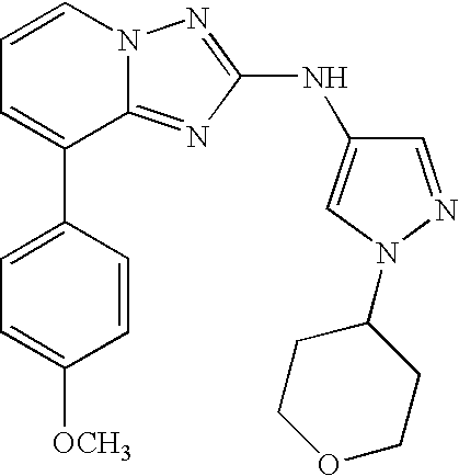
C1=CN2C(=NC(NC3=CN(C4CCOCC4)N=C3)=N2)C(C2=CC=C([OCH3])C=C2)=C1
